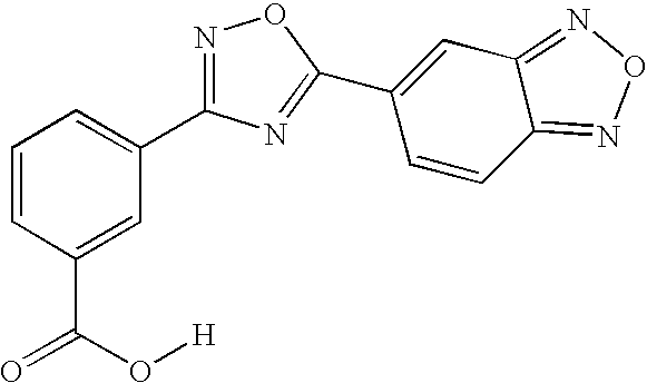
C1=CC(C(=O)O[H])=CC(C2=NOC(C3=CC4=NON=C4C=C3)=N2)=C1
